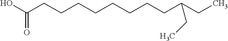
OC(CCCCCCCCC(CC)CC)=O
